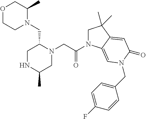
O1CCN(CC2CNC(C)CN2CC(N2CC(C)(C)C3=CC(=O)N(CC4=CC=C(F)C=C4)C=C23)=O)C(C)C1
